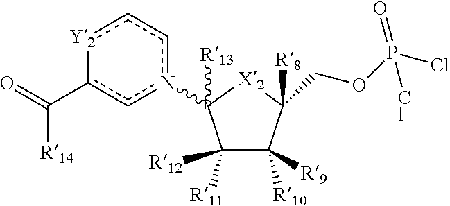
C1([R11])([R12])C([R10])([R9])C(COP(Cl)(=O)Cl)([R8])[X2]C1(n1cc(C(=O)[R14])-[Y2]cc1)[R13]
